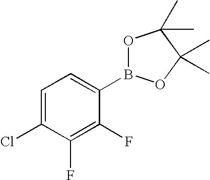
C1=C(Cl)C(F)=C(F)C(B2OC(C)(C)C(C)(C)O2)=C1
